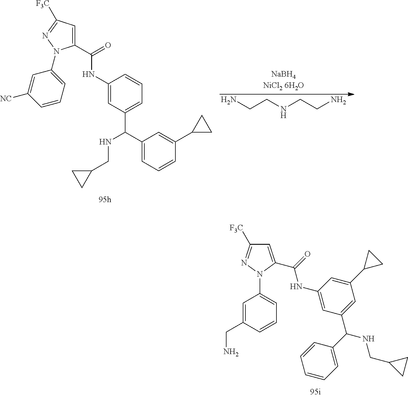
C(CNCCN)N.C1(C(=O)NC2=CC(C(NCC3CC3)C3=CC=CC(C4CC4)=C3)=CC=C2)=CC([F3C])=NN1C1=CC=CC([NC])=C1.C1=C(CN)C=CC=C1N1C(C(=O)NC2=CC(C(NCC3CC3)C3=CC=CC=C3)=CC(C3CC3)=C2)=CC([F3C])=N1
